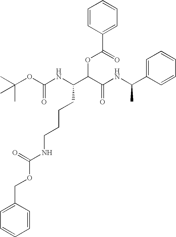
O(C(NC(C(C(NC(C1=CC=CC=C1)C)=O)OC(=O)C1=CC=CC=C1)CCCCNC(OCC1=CC=CC=C1)=O)=O)C(C)(C)C
